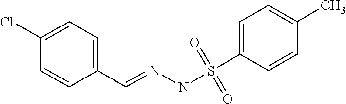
C1(C=NNS(C2=CC=C(C)C=C2)(=O)=O)=CC=C(Cl)C=C1
